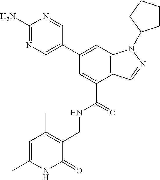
C1(C2=CN=C(N)N=C2)=CC2=C(C(C(=O)NCC3=C(C)C=C(C)NC3=O)=C1)C=NN2C1CCCC1
